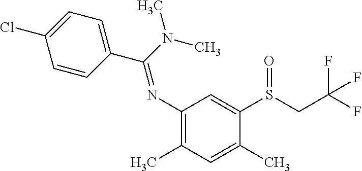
C1=CC(C(N(C)C)=NC2=C(C)C=C(C)C(S(CC(F)(F)F)=O)=C2)=CC=C1Cl
